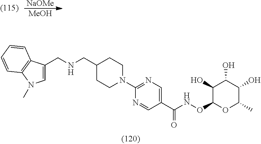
[NaOMe].[MeOH].O(C1OC(C)C(O)C(O)C1O)NC(=O)C1=CN=C(N2CCC(CNCC3=CN(C)C4=C3C=CC=C4)CC2)N=C1
